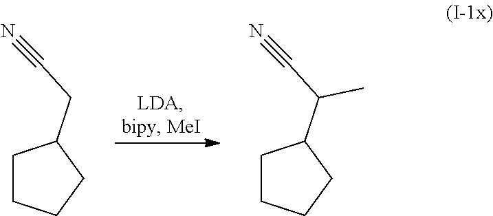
C1CCCC1CC#N.C1CCCC1C(C#N)C
